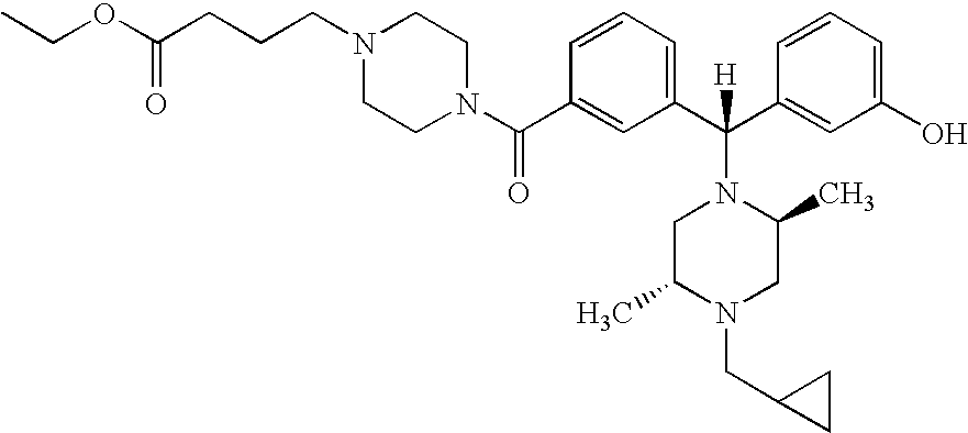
CCOC(CCCN1CCN(C(C2=CC(C(C3=CC(O)=CC=C3)([H])N3CC(C)N(CC4CC4)CC3C)=CC=C2)=O)CC1)=O
